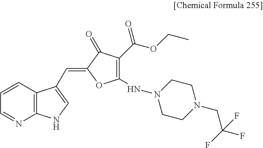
C1=NC2=C(C=C1)C(C=C1OC(NN3CCN(CC(F)(F)F)CC3)=C(C(OCC)=O)C1=O)=CN2
